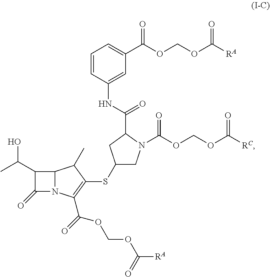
C12N(C(C(=O)OCOC([RA])=O)=C(SC3CN(C(OCOC([RC])=O)=O)C(C(NC4=CC(C(OCOC([RA])=O)=O)=CC=C4)=O)C3)C1C)C(=O)C2C(C)O
